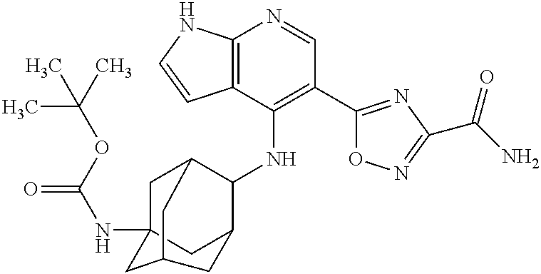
C12=C(C(NC3C4CC5(NC(=O)OC(C)(C)C)CC3CC(C5)C4)=C(C3=NC(C(N)=O)=NO3)C=N1)C=CN2
